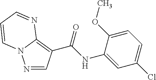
N1=CC(C(NC2=CC(Cl)=CC=C2OC)=O)=C2N1C=CC=N2
